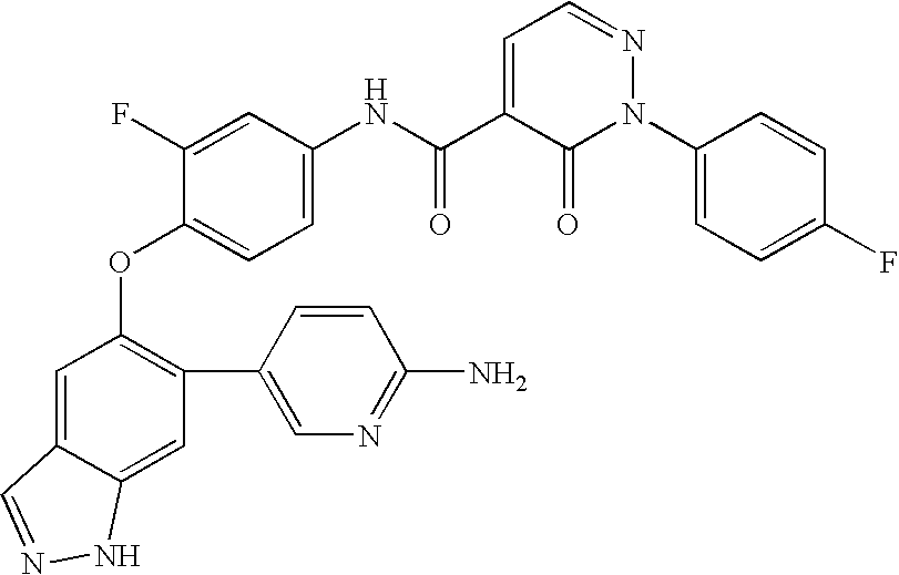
C1=C2C(=CC(C3=CN=C(N)C=C3)=C1OC1=CC=C(NC(C3=CC=NN(C4=CC=C(F)C=C4)C3=O)=O)C=C1F)NN=C2
